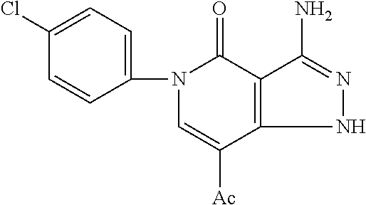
N1(C2=CC=C(Cl)C=C2)C=C([Ac])C2=C(C1=O)C(N)=NN2
